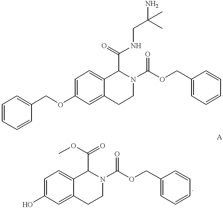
C1=CC=CC(COC2=CC=C3C(=C2)CCN(C(OCC2=CC=CC=C2)=O)C3C(NCC(N)(C)C)=O)=C1.OC1=CC=C2C(=C1)CCN(C(OCC1=CC=CC=C1)=O)C2C(=O)OC
